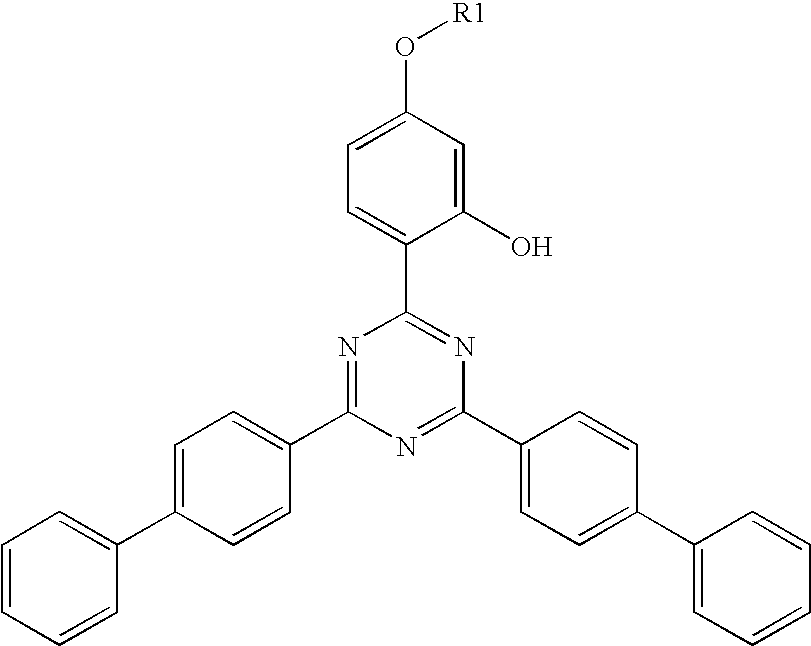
C1=CC=CC=C1C1=CC=C(C2=NC(C3=CC=C(O[R1])C=C3O)=NC(C3=CC=C(C4=CC=CC=C4)C=C3)=N2)C=C1
